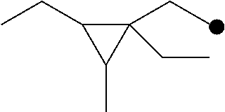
C1(CC)(CC)C(CC)C1C
